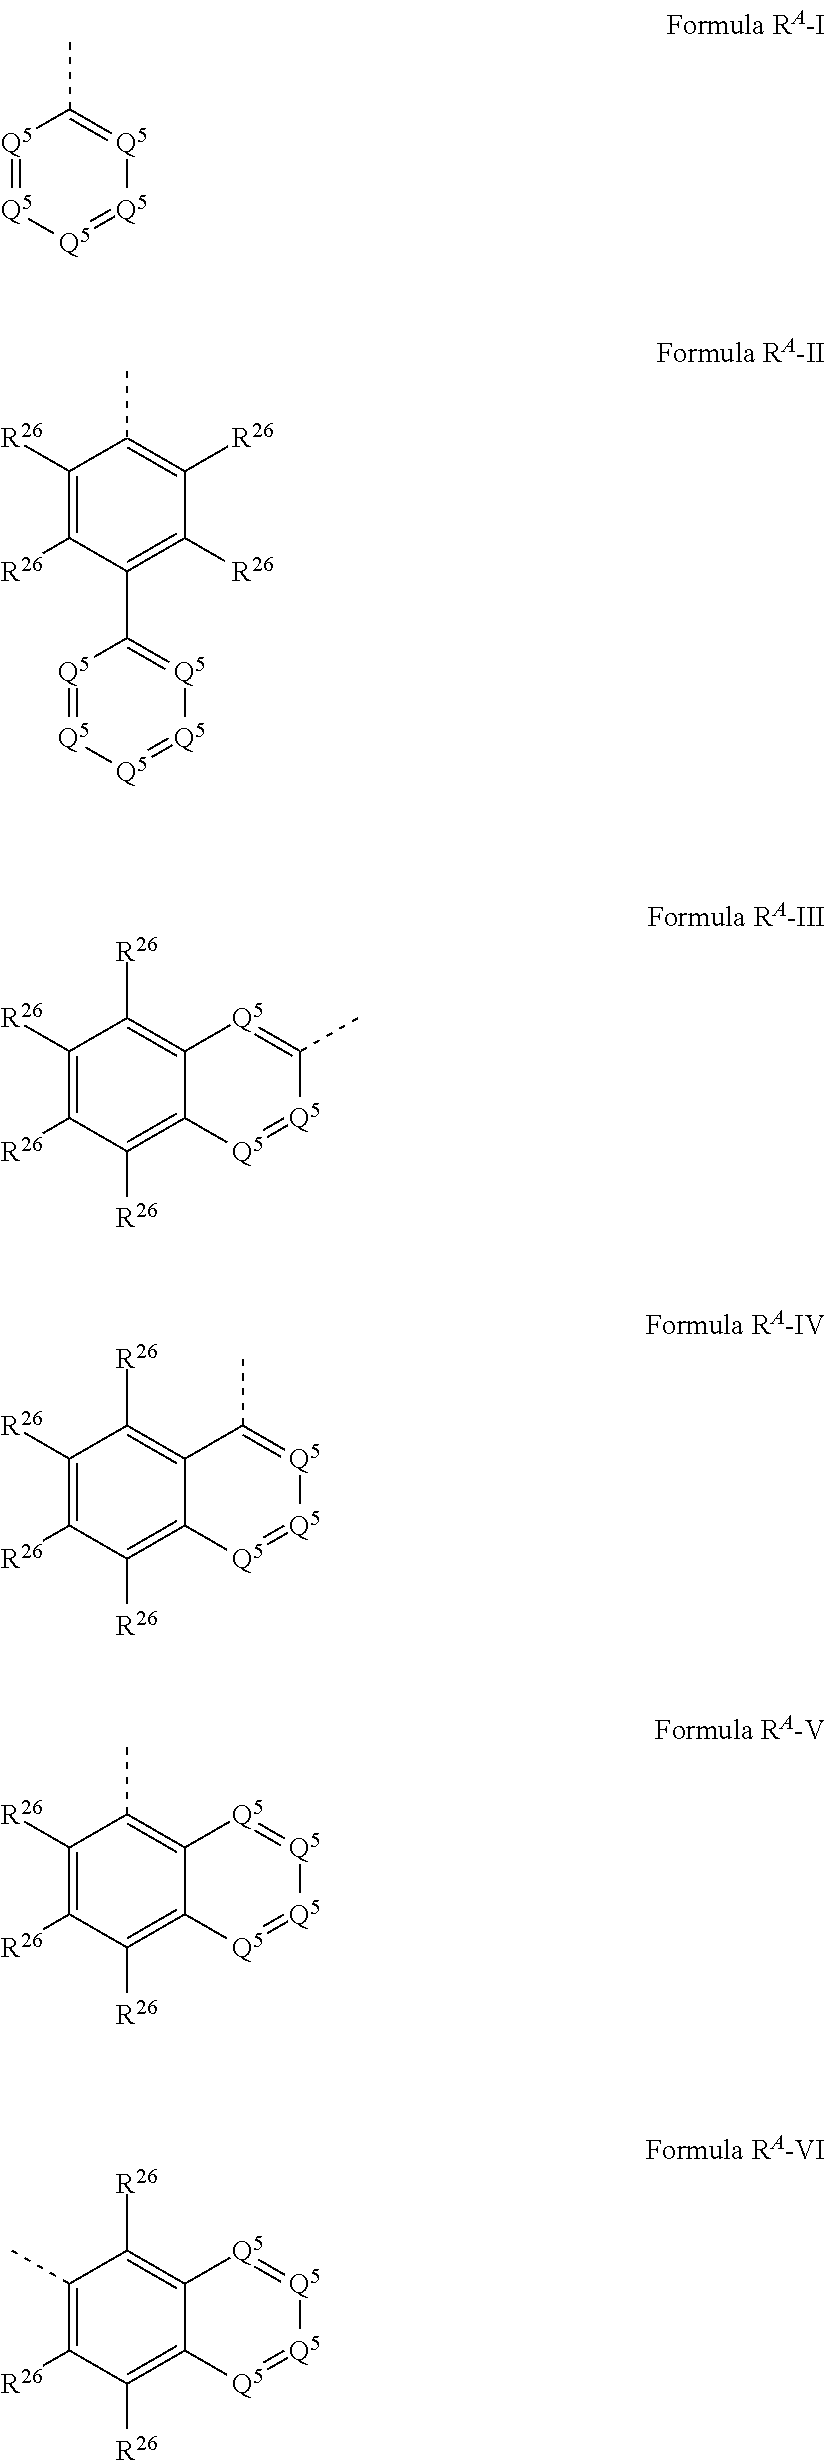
[Q5]1=[Q5][Q5]=[Q5][Q5]=C1C.C1([R26])=C([R26])C(C2=[Q5][Q5]=[Q5][Q5]=[Q5]2)=C([R26])C([R26])=C1C.C1([R26])=C([R26])C([R26])=C2C(=C1[R26])[Q5]=C(C)[Q5]=[Q5]2.C1([R26])=C([R26])C([R26])=C2C(=C1[R26])C(C)=[Q5][Q5]=[Q5]2.C1([R26])=C([R26])C([R26])=C2C(=C1C)[Q5]=[Q5][Q5]=[Q5]2.C1(C)=C([R26])C([R26])=C2C(=C1[R26])[Q5]=[Q5][Q5]=[Q5]2
